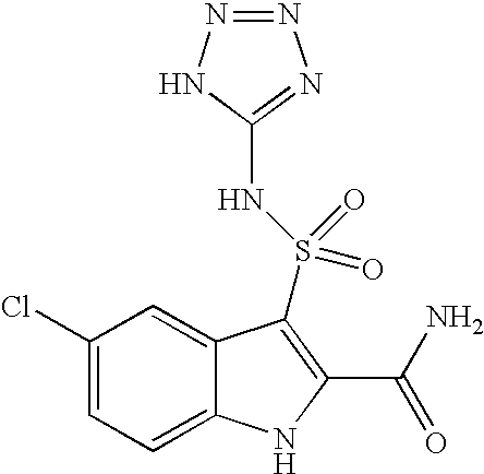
C1(Cl)=CC=C2C(=C1)C(S(NC1=NN=NN1)(=O)=O)=C(C(N)=O)N2
